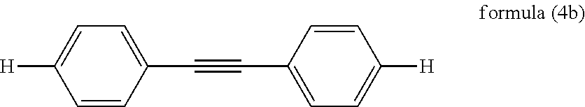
C1=CC(C#CC2=CC=C([H])C=C2)=CC=C1[H]
